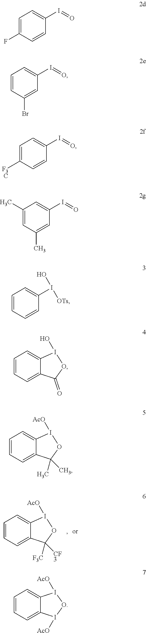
C1=CC=C2C(=C1)I([AcO])OC2([F3C])[CF3].C1=C(F)C=CC(I=O)=C1.C1=CC(Br)=CC(I=O)=C1.C1=C([F3C])C=CC(I=O)=C1.C1(C)=CC(C)=CC(I=O)=C1.C1=CC=CC(I(O)[OTs])=C1.C1=CC=C2C(=C1)I(O)OC2=O.C1=CC=C2C(=C1)I([AcO])OC2(C)C.C1=CC=C2C(=C1)I([AcO])OI2[AcO]
